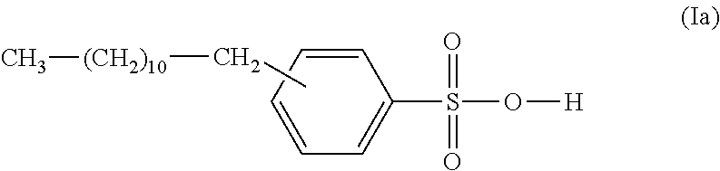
C1=CC=CC(S(O[H])(=O)=O)=C1.CC[(CH2)10]C
